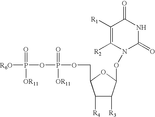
C1([R1])=C([R2])N(OC2OC(COP(OP([R6O])(=O)[OR11])(=O)[OR11])C([R4])C2[R3])C(=O)NC1=O
